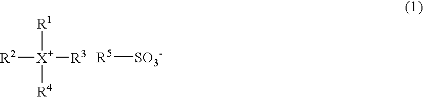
[R2][X+]([R1])([R3])[R4].[R5][SO3-]
